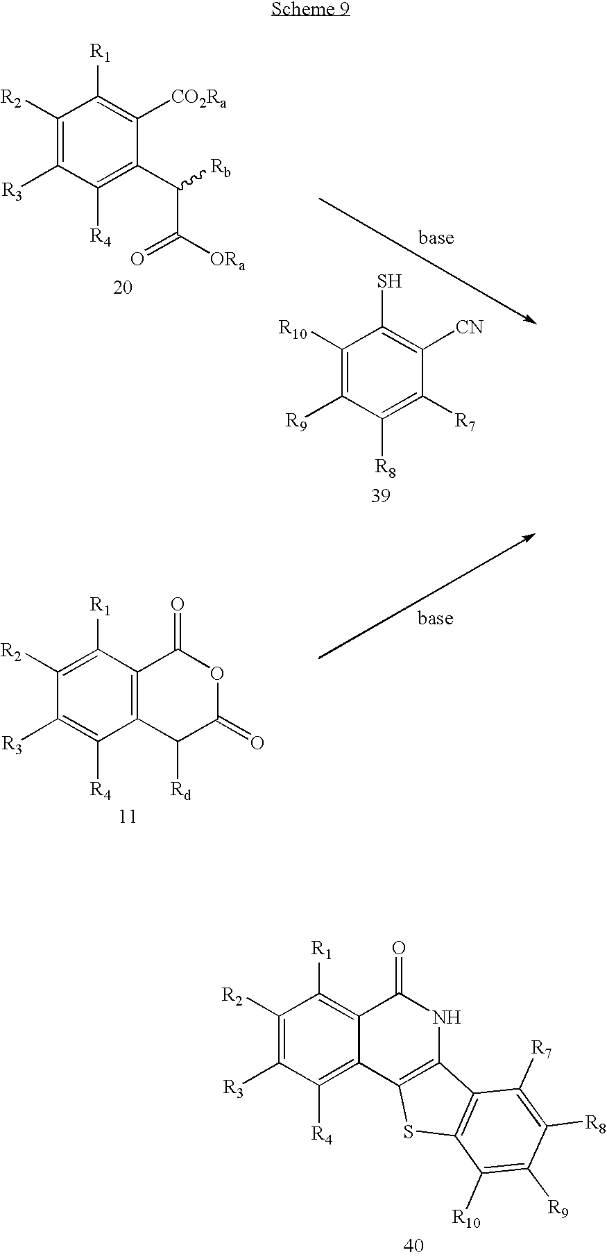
C1([R2])=C([R1])C2=C(C([R4])=C1[R3])C([Rd])C(=O)OC2=O.C1([R2])=C([R3])C([R4])=C2C(=C1[R1])C(=O)NC1=C2SC2=C1C([R7])=C([R8])C([R9])=C2[R10].C1([R2])=C([R3])C([R4])=C(C(C(=O)[ORa])[Rb])C([CO2Ra])=C1[R1].C1([R10])=C([R9])C([R8])=C([R7])C([CN])=C1S
